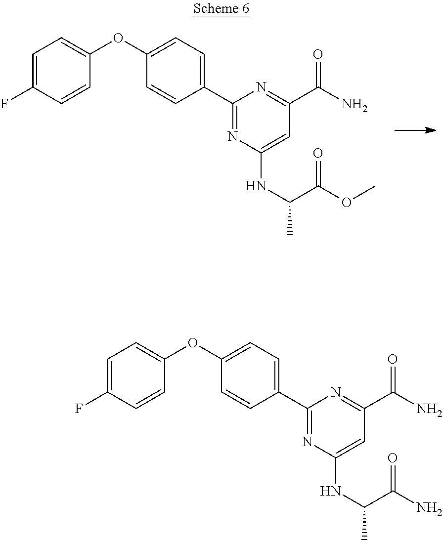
C1(C2=CC=C(OC3=CC=C(F)C=C3)C=C2)=NC(NC(C)C(OC)=O)=CC(C(N)=O)=N1.C1(C2=CC=C(OC3=CC=C(F)C=C3)C=C2)=NC(NC(C)C(N)=O)=CC(C(N)=O)=N1
